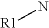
[R1]N
